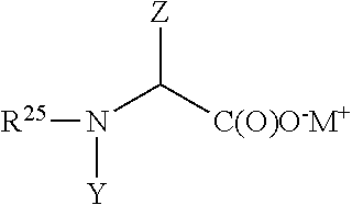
[R25]N([Y])C([C(O)O-M+])[Z]
